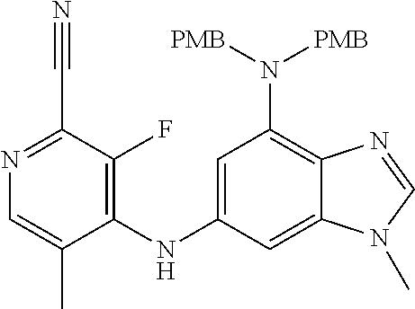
C12=C(N([PMB])[PMB])C=C(NC3=C(F)C(C#N)=NC=C3C)C=C1N(C)C=N2
